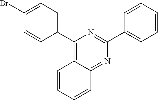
C1(C2=CC=C(Br)C=C2)=C2C(=NC(C3=CC=CC=C3)=N1)C=CC=C2
